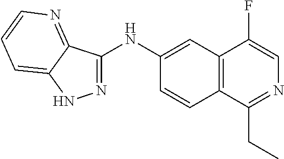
N1=C(NC2=CC3=C(C=C2)C(CC)=NC=C3F)C2=NC=CC=C2N1
